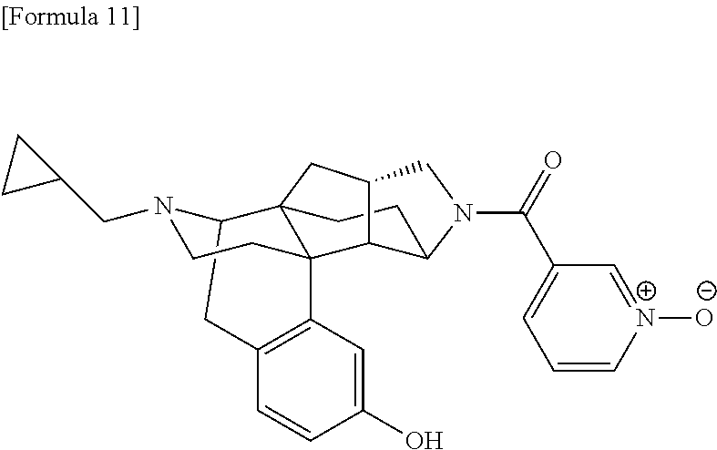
C12=C(C=C(O)C=C1)C13C4(C(N(CC5CC5)CC1)C2)CCC1C3C(C4)CN1C(=O)C1=CC=C[N+]([O-])=C1
